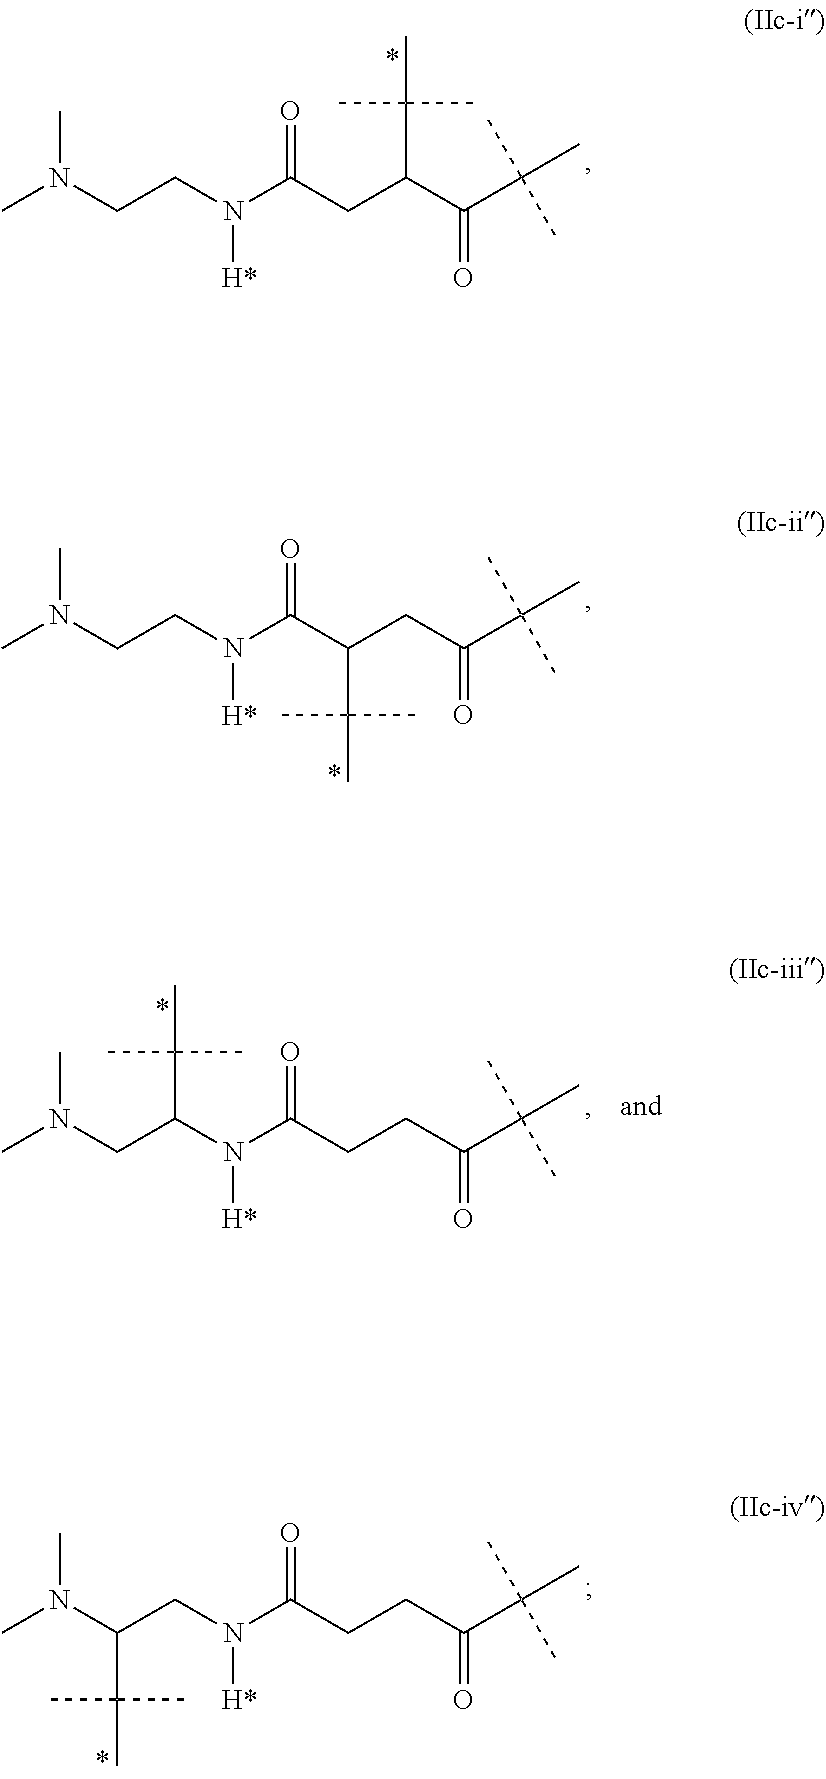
N(CCN(C(CC(C(C(C)(C)C)=O)C(C)(C)C)=O)[H*])(C)C.N(CCN(C(C(CC(C(C)(C)C)=O)C(C)(C)C)=O)[H*])(C)C.N(C(CN(C(CCC(C(C)(C)C)=O)=O)[H*])C(C)(C)C)(C)C.N(CC(N(C(CCC(C(C)(C)C)=O)=O)[H*])C(C)(C)C)(C)C
